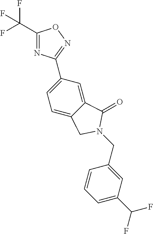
C1(C(F)(F)F)=NC(C2=CC=C3C(=C2)C(=O)N(CC2=CC(C(F)F)=CC=C2)C3)=NO1
